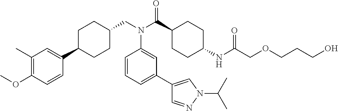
C1(C)=C(OC)C=CC(C2CCC(CN(C(C3CCC(NC(COCCCO)=O)CC3)=O)C3=CC(C4=CN(C(C)C)N=C4)=CC=C3)CC2)=C1
